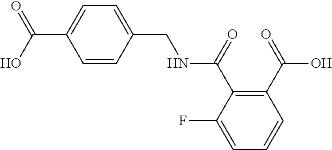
C(NC(C1=C(C(O)=O)C=CC=C1F)=O)C1=CC=C(C(O)=O)C=C1
